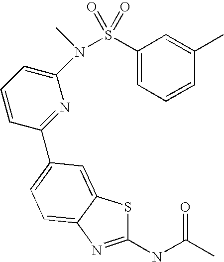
C1(NC(C)=O)=NC2=CC=C(C3=NC(N(S(C4=CC=CC(C)=C4)(=O)=O)C)=CC=C3)C=C2S1
